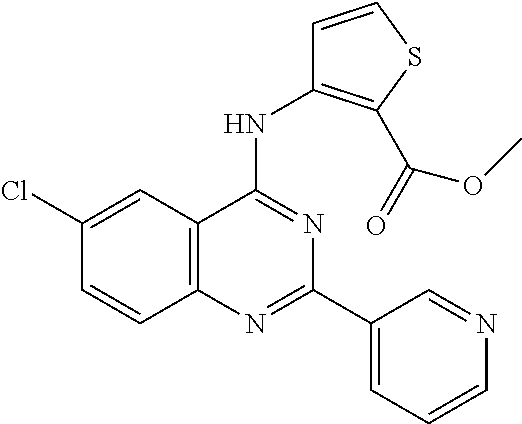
C12=C(C=C(Cl)C=C1)C(NC1=C(C(=O)OC)SC=C1)=NC(C1=CC=CN=C1)=N2
